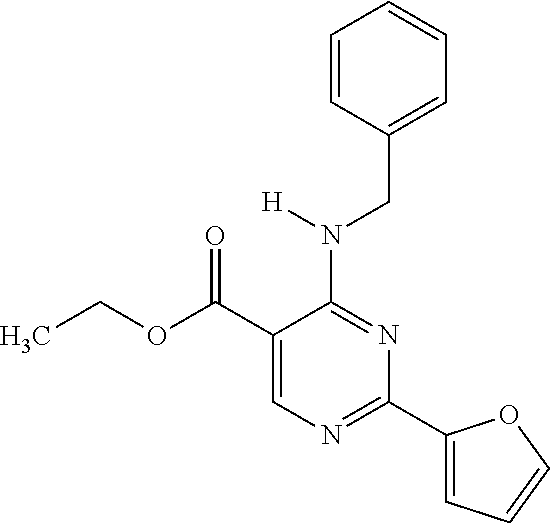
CCOC(C1=CN=C(C2=CC=CO2)N=C1N(CC1=CC=CC=C1)[H])=O
